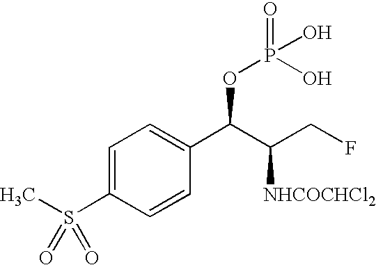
C1=C(S(C)(=O)=O)C=CC(C(C(CF)[NHCOCHCl2])OP(=O)(O)O)=C1
